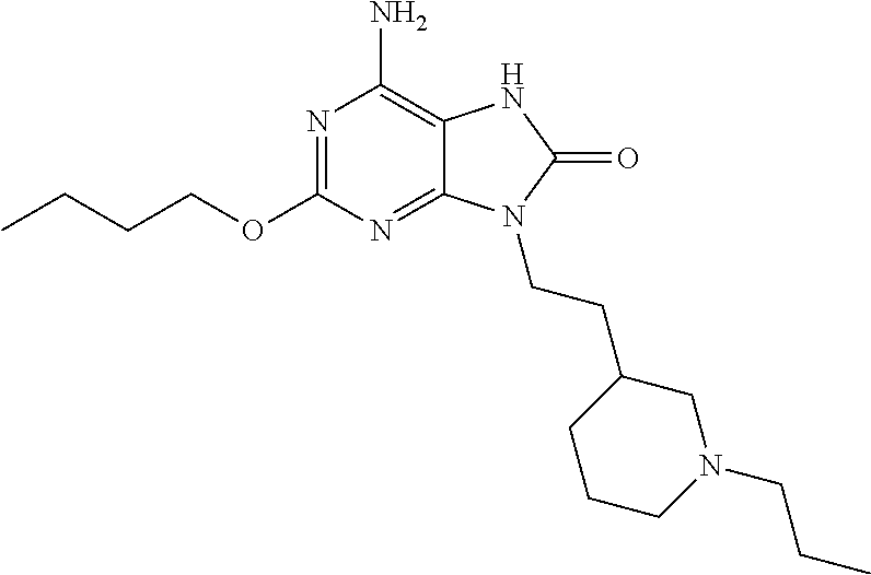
N1=C(OCCCC)N=C2C(=C1N)NC(=O)N2CCC1CCCN(CCC)C1
